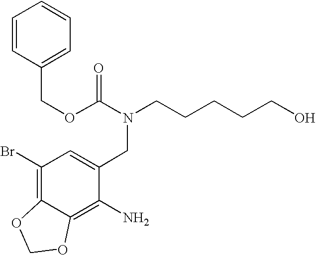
C1(Br)=C2C(=C(N)C(CN(CCCCCO)C(=O)OCC3=CC=CC=C3)=C1)OCO2
